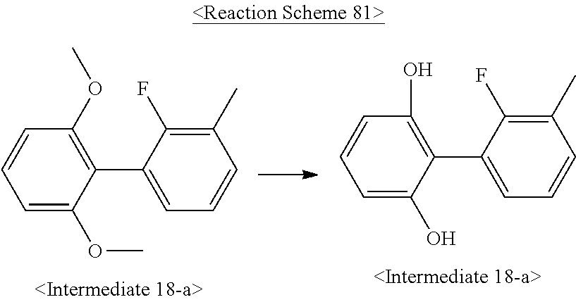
C1=C(OC)C(C2=CC=CC(C)=C2F)=C(OC)C=C1.C1=C(O)C(C2=CC=CC(C)=C2F)=C(O)C=C1
